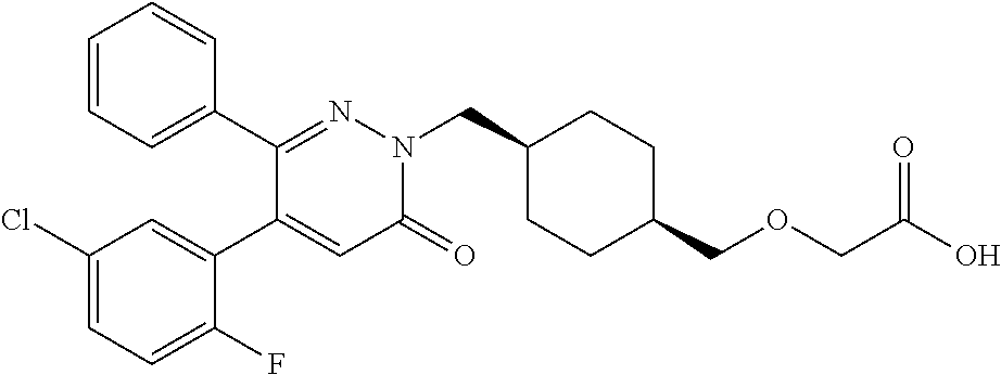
C1=CC=C(C2=NN(CC3CCC(COCC(O)=O)CC3)C(=O)C=C2C2=CC(Cl)=CC=C2F)C=C1
